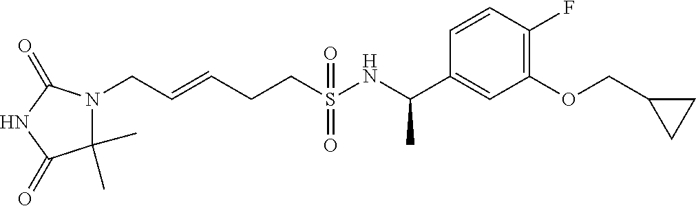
C(S(NC(C1=CC(OCC2CC2)=C(F)C=C1)C)(=O)=O)CC=CCN1C(C)(C)C(=O)NC1=O
